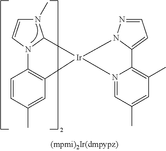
C1=CC(C)=CC2=C1N1C(N(C)C=C1)[Ir]21N2=CC(C)=CC(C)=C2C2=CC=NN12
